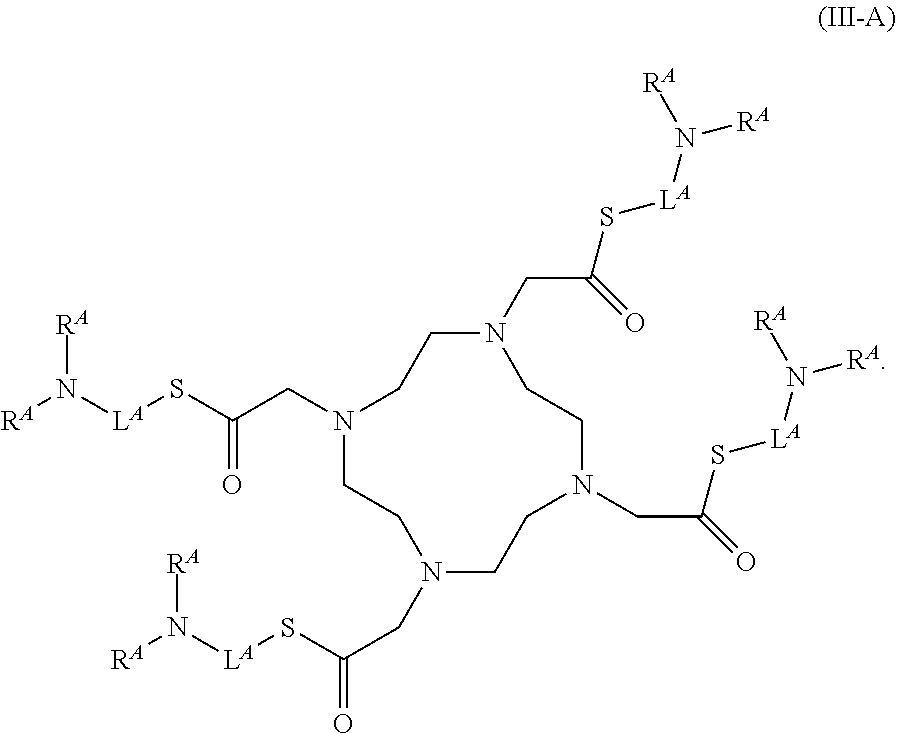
N1(CC(=O)S[LA]N([RA])[RA])CCN(CC(S[LA]N([RA])[RA])=O)CCN(CC(S[LA]N([RA])[RA])=O)CCN(CC(=O)S[LA]N([RA])[RA])CC1
